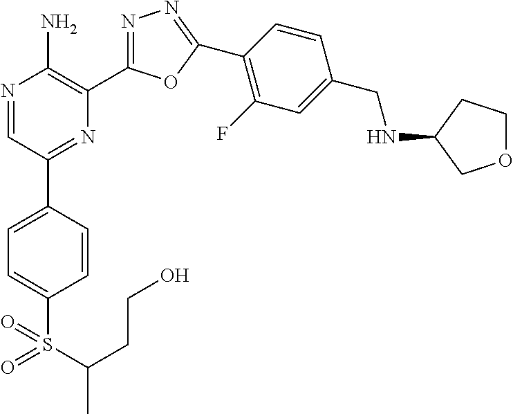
N1=CC(C2=CC=C(S(C(CCO)C)(=O)=O)C=C2)=NC(C2=NN=C(C3=C(F)C=C(CNC4COCC4)C=C3)O2)=C1N
